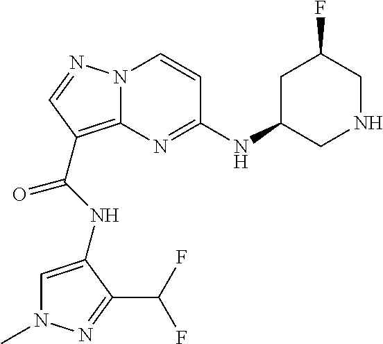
N12C(=C(C(NC3=CN(C)N=C3C(F)F)=O)C=N1)N=C(NC1CNCC(F)C1)C=C2
